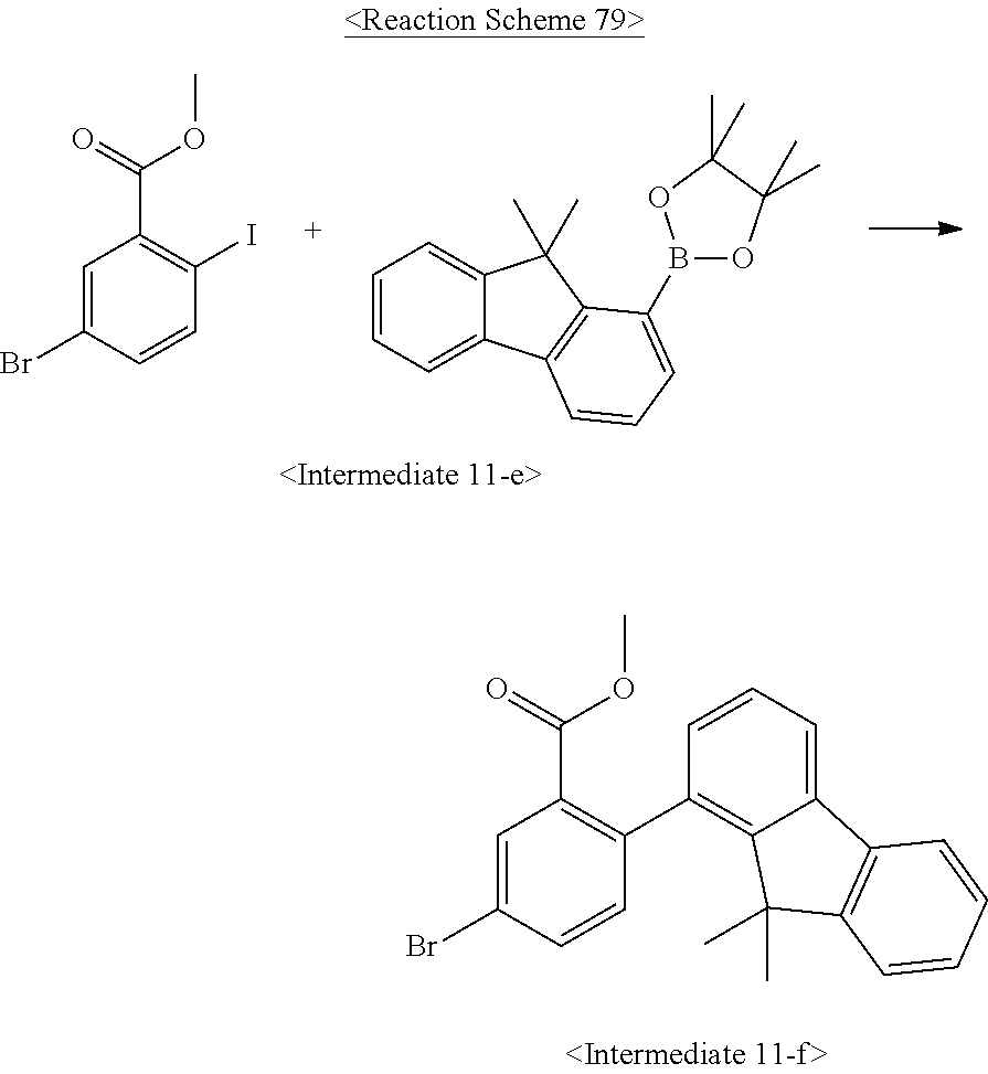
C1=C(Br)C=CC(C2=C3C(=CC=C2)C2=C(C3(C)C)C=CC=C2)=C1C(=O)OC.C1=C(Br)C=CC(I)=C1C(=O)OC.C1=CC=C2C(=C1)C(C)(C)C1=C2C=CC=C1B1OC(C)(C)C(C)(C)O1
